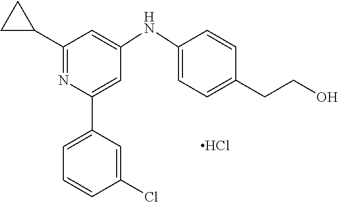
C1=C(C2=CC(NC3=CC=C(CCO)C=C3)=CC(C3CC3)=N2)C=C(Cl)C=C1.Cl
